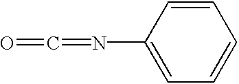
O=C=NC1=CC=CC=C1
